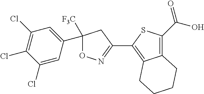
C12=C(C(=O)O)SC(C3=NOC([F3C])(C4=CC(Cl)=C(Cl)C(Cl)=C4)C3)=C1CCCC2
